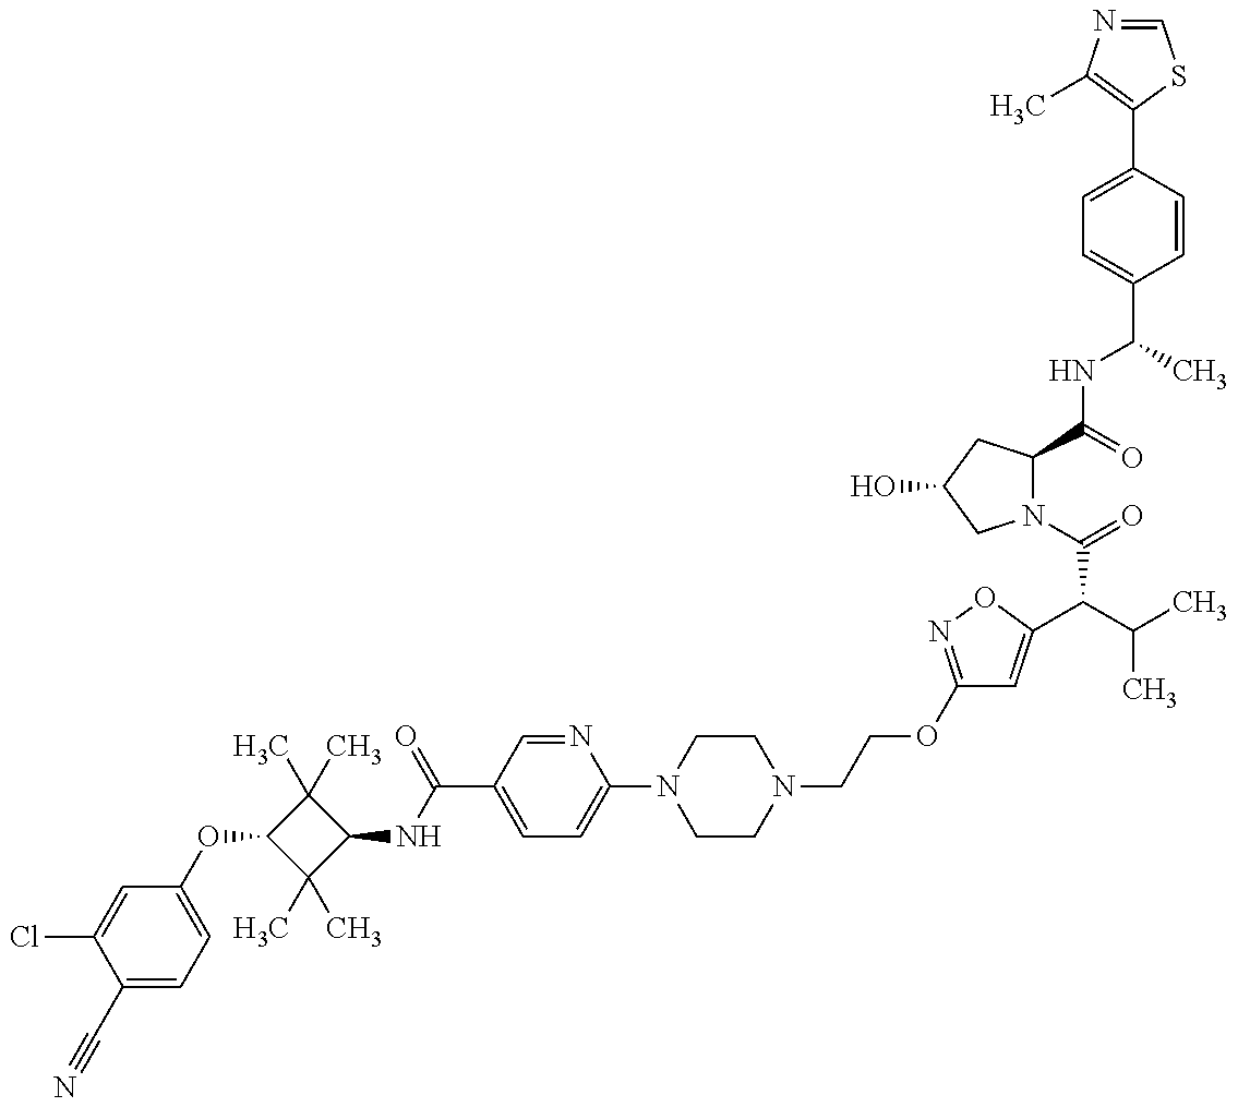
C1(C#N)=CC=C(OC2C(C)(C)C(NC(C3=CC=C(N4CCN(CCOC5=NOC(C(C(C)C)C(N6C(C(=O)NC(C7=CC=C(C8=C(C)N=CS8)C=C7)C)CC(O)C6)=O)=C5)CC4)N=C3)=O)C2(C)C)C=C1Cl
